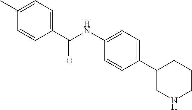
C1(C2CNCCC2)=CC=C(NC(C2=CC=C(C)C=C2)=O)C=C1
